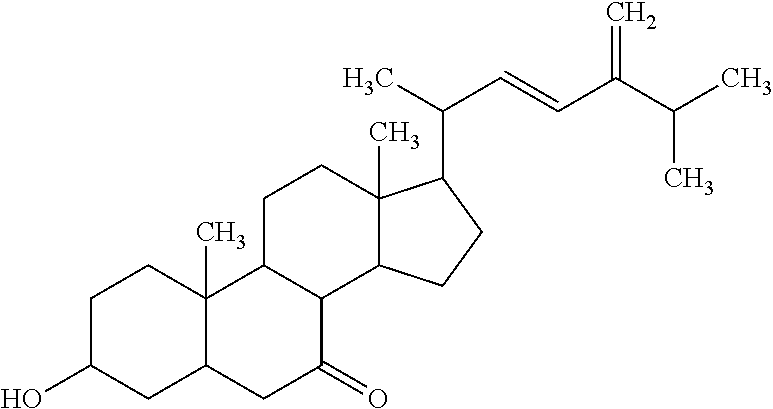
C1C(O)CC2C(C)(C1)C1C(C(=O)C2)C2C(C)(CC1)C(C(C=CC(C(C)C)=C)C)CC2
